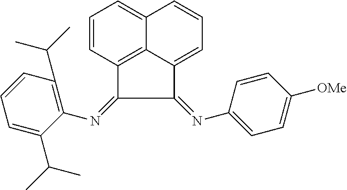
C1=CC2=C3C(=C1)C=CC=C3C(=NC1=CC=C([OMe])C=C1)C2=NC1=C(C(C)C)C=CC=C1C(C)C
